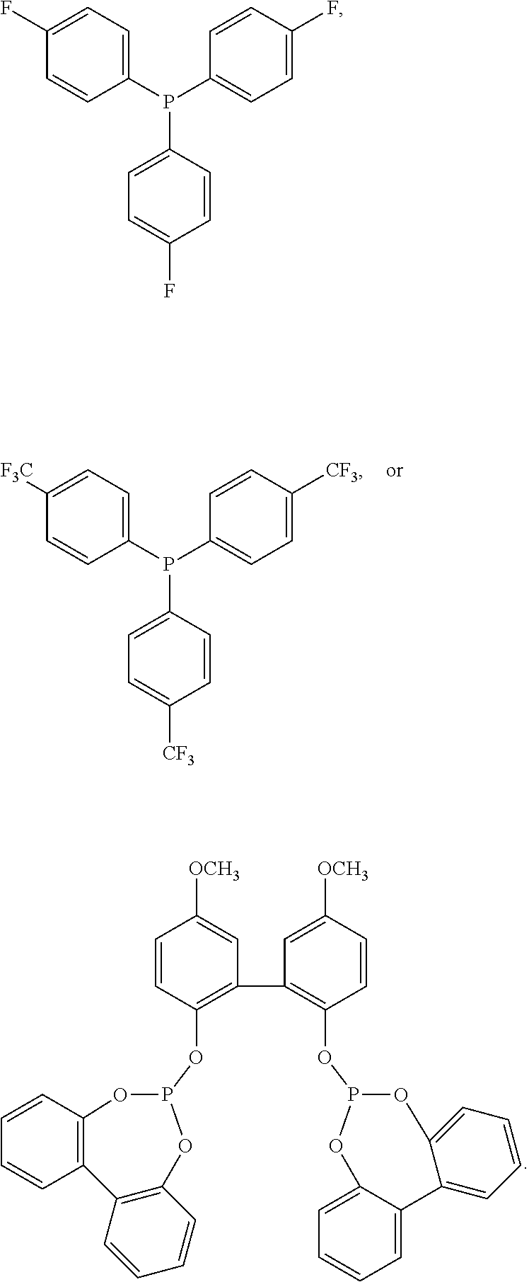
C1=C(P(C2=CC=C([CF3])C=C2)C2=CC=C([CF3])C=C2)C=CC([F3C])=C1.C12=C(C=CC=C1)C1=C(C=CC=C1)OP(OC1=C(C3=C(OP4OC5=CC=CC=C5C5=CC=CC=C5O4)C=CC([OCH3])=C3)C=C([OCH3])C=C1)O2.C1=C(P(C2=CC=C(F)C=C2)C2=CC=C(F)C=C2)C=CC(F)=C1
